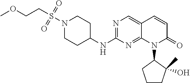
N1(S(CCOC)(=O)=O)CCC(NC2=NC=C3C(=N2)N(C2CCCC2(O)C)C(=O)C=C3)CC1
